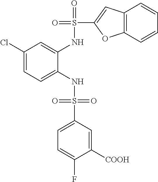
C1(Cl)=CC=C(NS(=O)(=O)C2=CC=C(F)C([COOH])=C2)C(NS(=O)(C2=CC3=C(O2)C=CC=C3)=O)=C1
